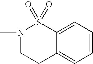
C1=CC=C2C(=C1)CCN(C)S2(=O)=O
